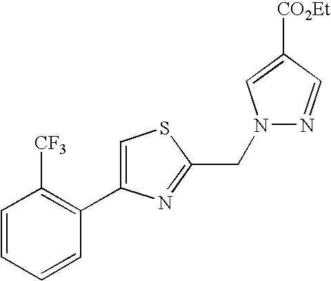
C1=CC=CC(C2=CSC(CN3N=CC([CO2Et])=C3)=N2)=C1[CF3]
